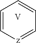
C1=C[z]=CC=C1.[V]
